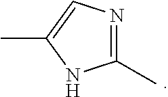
CC1=CN=C(C)N1
